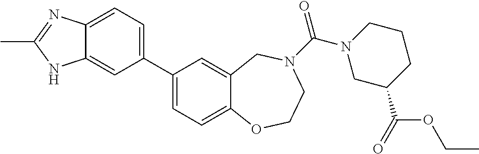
C1(C2=CC=C3C(=C2)NC(C)=N3)=CC=C2C(=C1)CN(C(N1CC(C(OCC)=O)CCC1)=O)CCO2
